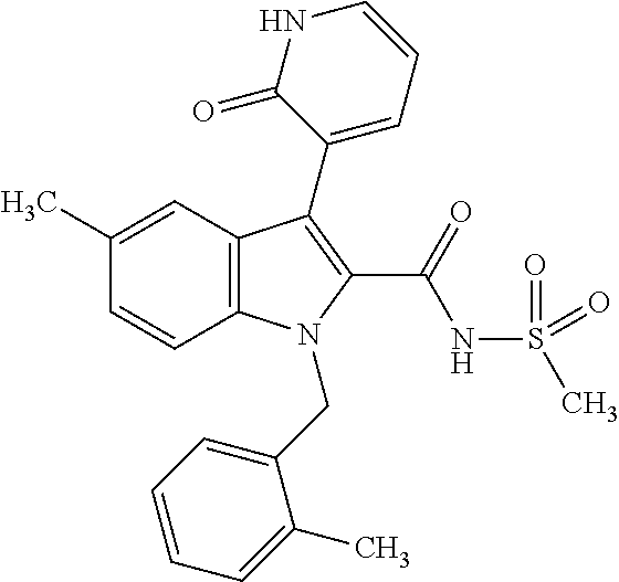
C1(C)=CC2=C(C=C1)N(CC1=CC=CC=C1C)C(C(=O)NS(C)(=O)=O)=C2C1=CC=CNC1=O
